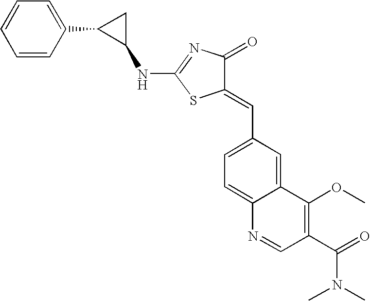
N(C1=NC(=O)C(=CC2=CC=C3C(=C2)C(OC)=C(C(=O)N(C)C)C=N3)S1)C1CC1C1=CC=CC=C1
